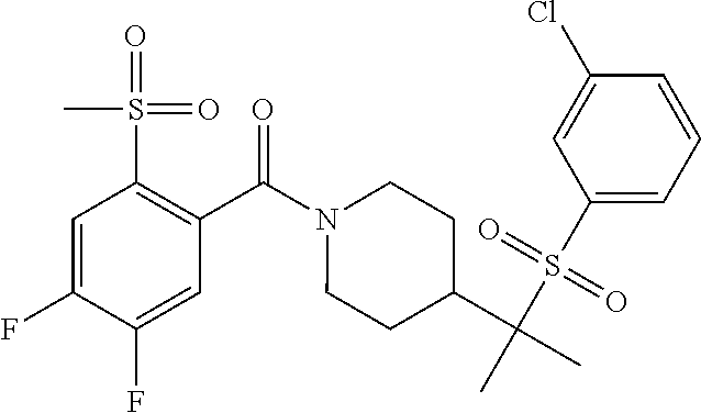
C1=C(F)C(F)=CC(C(N2CCC(C(C)(S(C3=CC=CC(Cl)=C3)(=O)=O)C)CC2)=O)=C1S(=O)(=O)C
